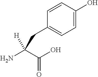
C(=O)(O)C(N)([H])CC1=CC=C(O)C=C1
